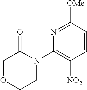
C1=CC([OMe])=NC(N2C(=O)COCC2)=C1[NO2]
